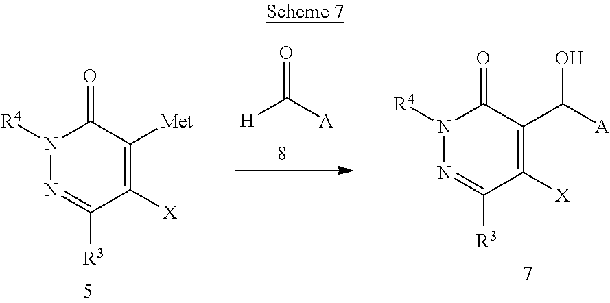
C1([X])=C(C(O)[A])C(=O)N([R4])N=C1[R3].C1([X])=C([Met])C(=O)N([R4])N=C1[R3].O=C([A])[H]
